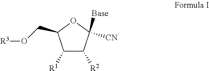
C1([R1])C([R2])C([Base])([CN])OC1CO[R3]
